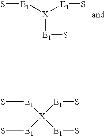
[E1]([X]([E1]S)[E1]S)S.[X]([E1]S)([E1]S)([E1]S)[E1]S
